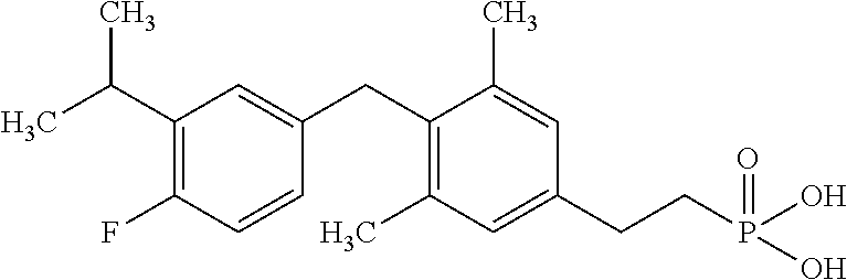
C1=C(CC2=C(C)C=C(CCP(O)(=O)O)C=C2C)C=CC(F)=C1C(C)C
